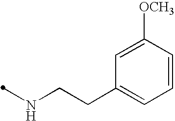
C1=C([OCH3])C=CC=C1CCNC
